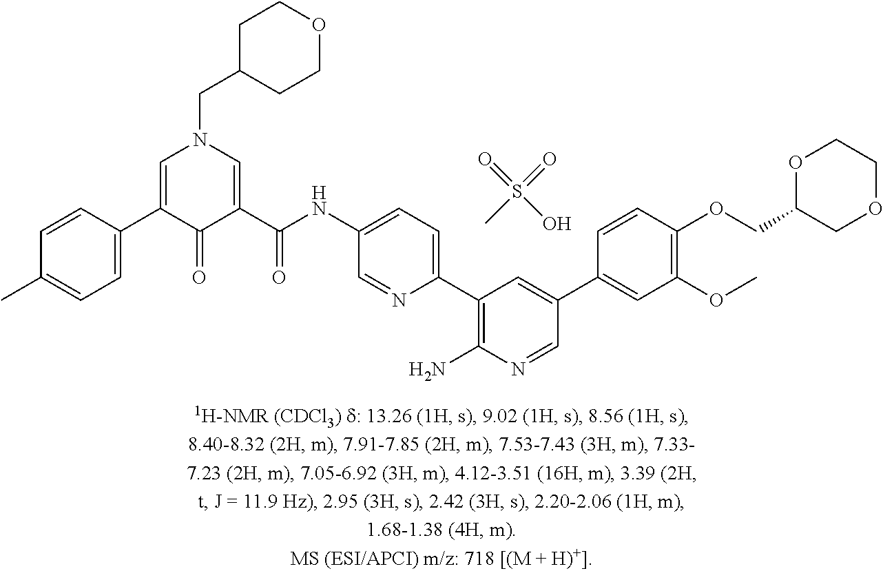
C1=C(C2=CN(CC3CCOCC3)C=C(C(NC3=CC=C(C4=C(N)N=CC(C5=CC(OC)=C(OCC6COCCO6)C=C5)=C4)N=C3)=O)C2=O)C=CC(C)=C1.CS(=O)(=O)O
